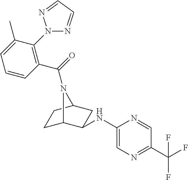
C1C2C(NC3=CN=C(C(F)(F)F)C=N3)CC(C1)N2C(=O)C1=C(N2N=CC=N2)C(C)=CC=C1
